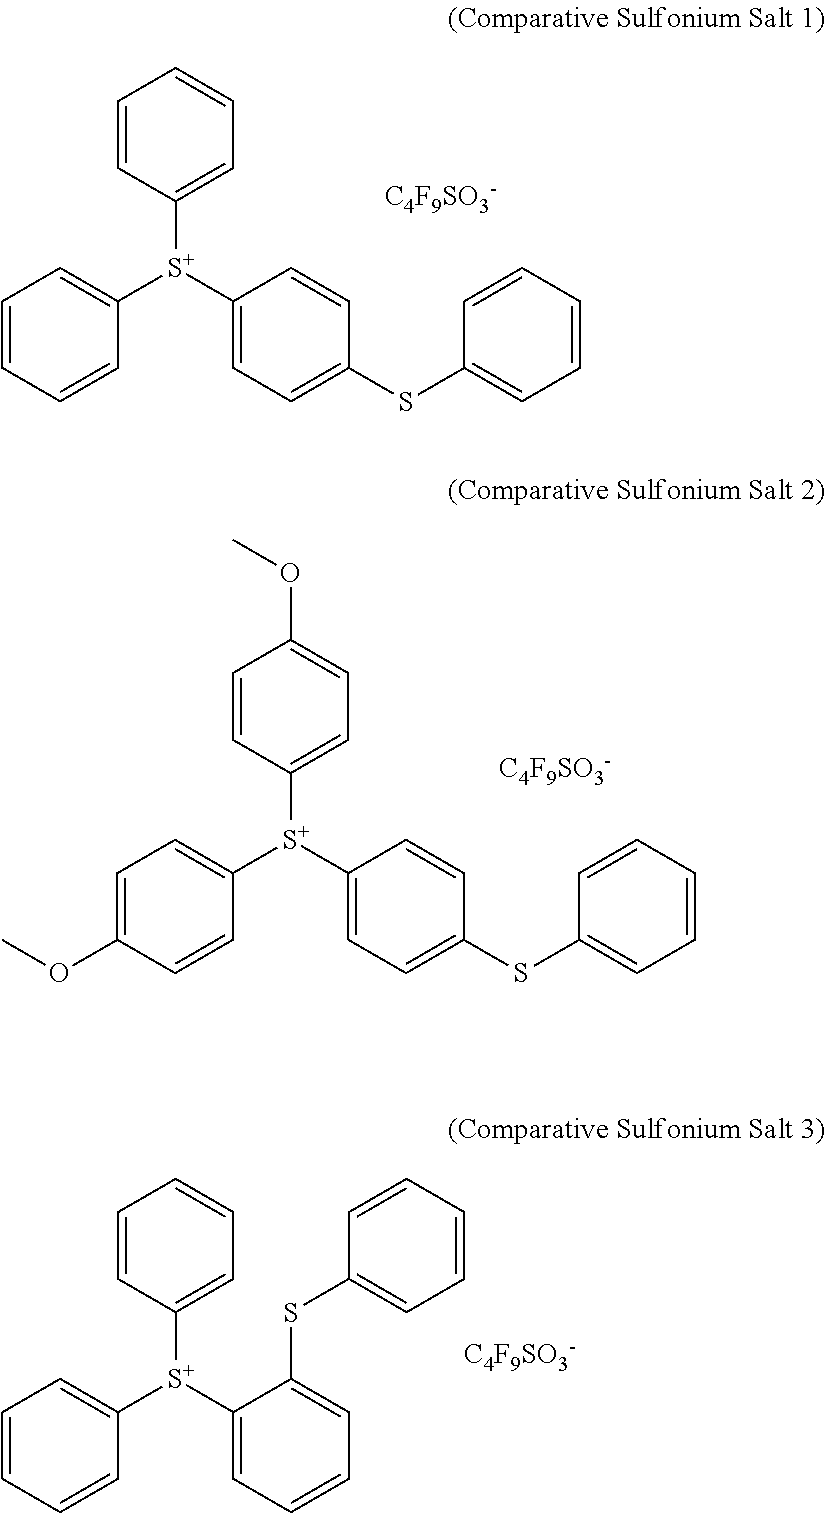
C1=CC([S+](C2=CC=CC=C2)C2=CC=C(SC3=CC=CC=C3)C=C2)=CC=C1.[C4F9SO3-].C1=CC([S+](C2=CC=C(OC)C=C2)C2=CC=C(SC3=CC=CC=C3)C=C2)=CC=C1OC.[C4F9SO3-].[C4F9SO3-].C1=CC([S+](C2=CC=CC=C2)C2=CC=CC=C2SC2=CC=CC=C2)=CC=C1
